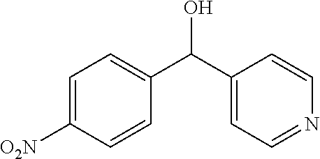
C1=C(C(C2=CC=NC=C2)O)C=CC([O2N])=C1
